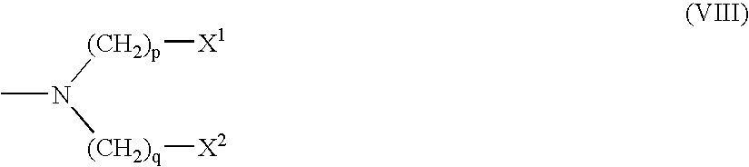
CN([(CH2)p][X1])[(CH2)q][X2]
